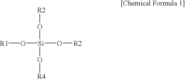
[R2]O[Si](O[R4])(O[R2])O[R1]
